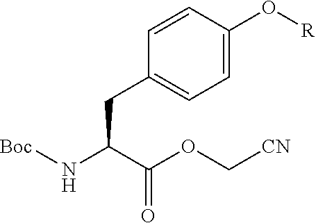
[Boc]NC(C(OC[CN])=O)CC1=CC=C(O[R])C=C1
